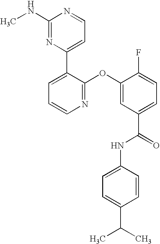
N1=C(OC2=CC(C(=O)NC3=CC=C(C(C)C)C=C3)=CC=C2F)C(C2=CC=NC(NC)=N2)=CC=C1
